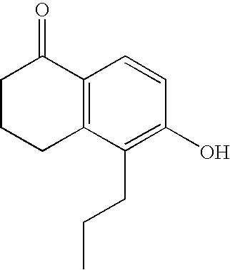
C12=C(C(CCC)=C(O)C=C1)CCCC2=O
